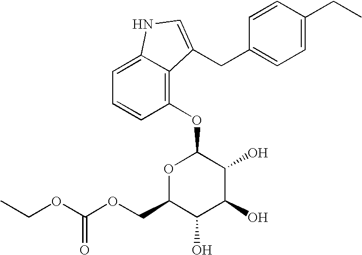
C1=C(CC)C=CC(CC2=CNC3=CC=CC(OC4OC(COC(OCC)=O)C(O)C(O)C4O)=C32)=C1
